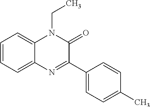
C1=CC=C2C(=C1)N(CC)C(=O)C(C1=CC=C(C)C=C1)=N2
